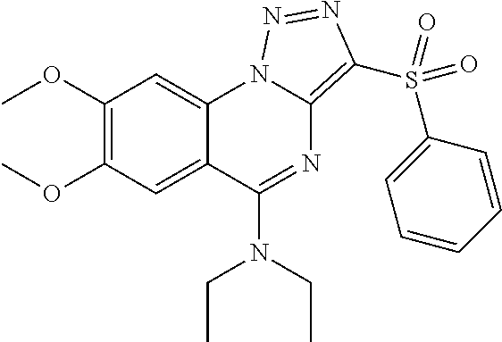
C1(OC)=C(OC)C=C2C(=C1)N1C(=C(S(C3=CC=CC=C3)(=O)=O)N=N1)N=C2N(CC)CC
